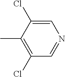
C1=C(Cl)C(C)=C(Cl)C=N1
